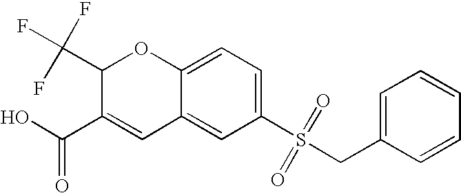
C1(S(CC2=CC=CC=C2)(=O)=O)=CC=C2C(=C1)C=C(C(O)=O)C(C(F)(F)F)O2
